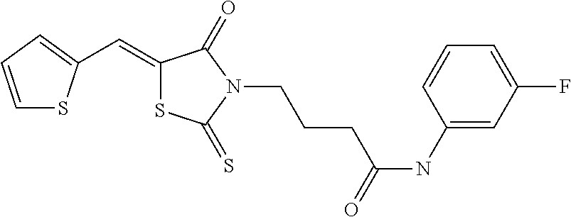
C1=CC=C(C=C2SC(=S)N(CCCC(NC3=CC(F)=CC=C3)=O)C2=O)S1
